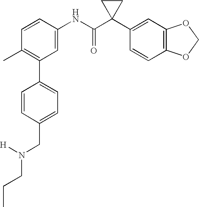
C1(NC(C2(C3=CC4=C(C=C3)OCO4)CC2)=O)=CC(C2=CC=C(CN(CCC)[H])C=C2)=C(C)C=C1
